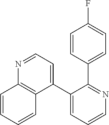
C1(C2=CC=NC3=C2C=CC=C3)=CC=CN=C1C1=CC=C(F)C=C1
